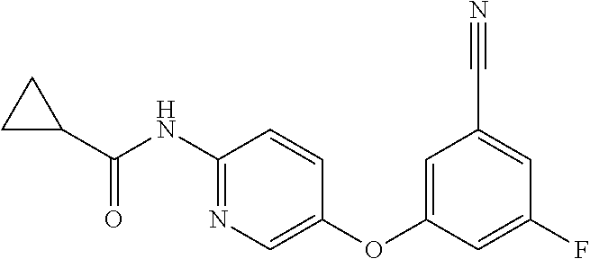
C1(NC(C2CC2)=O)=NC=C(OC2=CC(C#N)=CC(F)=C2)C=C1
